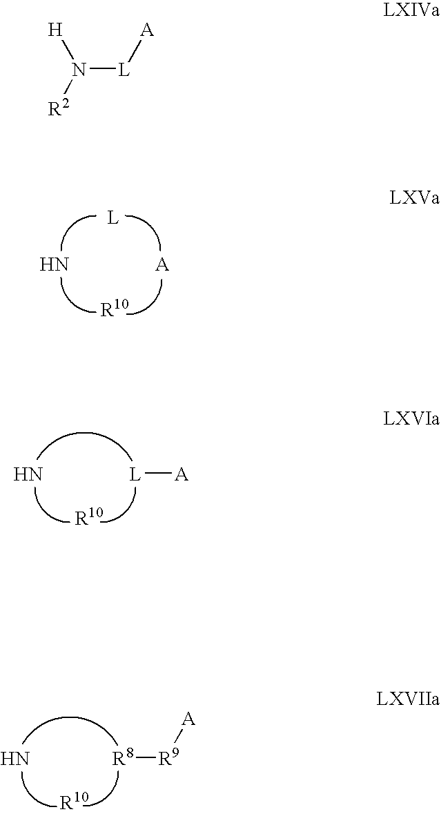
N.[A].[L].[R10].N.[L][A].[R10].N.[R8][R9][A].[R10].[L](N([H])[R2])[A]
